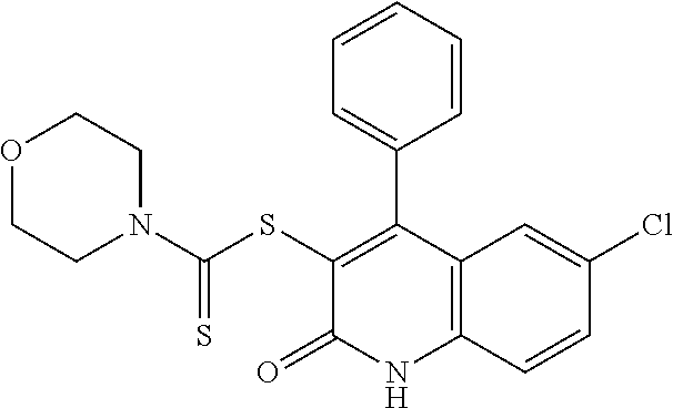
C1(SC(N2CCOCC2)=S)=C(C2=CC=CC=C2)C2=C(NC1=O)C=CC(Cl)=C2
